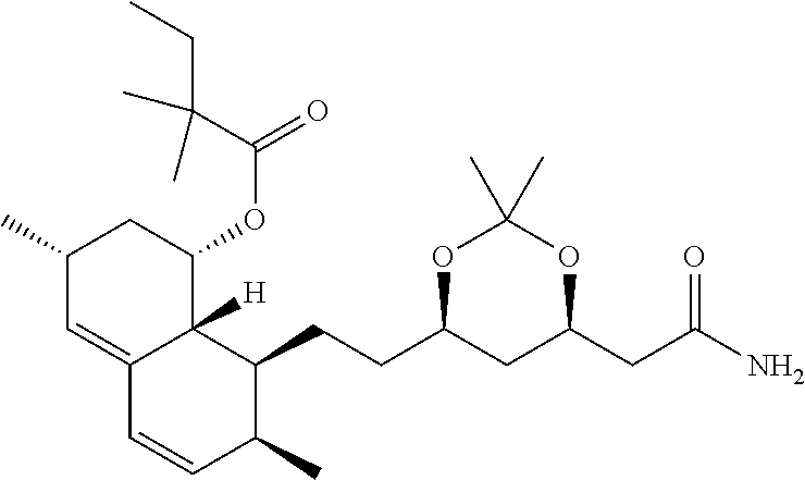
O1C(CCC2C3([H])C(=CC(C)CC3OC(=O)C(CC)(C)C)C=CC2C)CC(CC(N)=O)OC1(C)C
